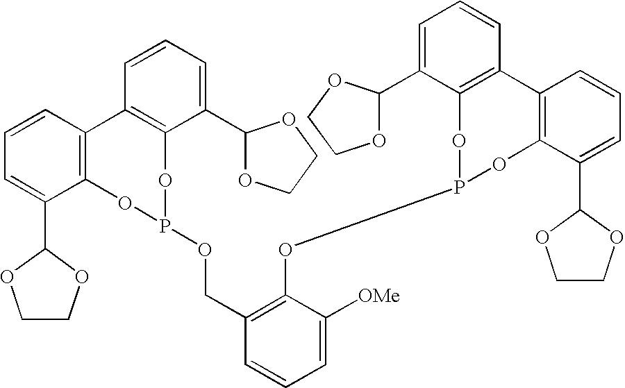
C1=CC=C(C2OCCO2)C2=C1C1=C(C(C3OCCO3)=CC=C1)OP(OCC1=C(OP3OC4=C(C=CC=C4C4OCCO4)C4=C(O3)C(C3OCCO3)=CC=C4)C([OMe])=CC=C1)O2
